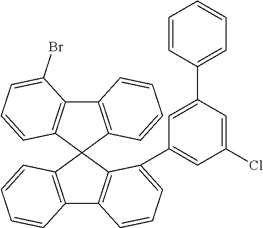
C12=C(C3(C4=C1C=CC=C4C1=CC(Cl)=CC(C4=CC=CC=C4)=C1)C1=C(C4=C3C=CC=C4Br)C=CC=C1)C=CC=C2
